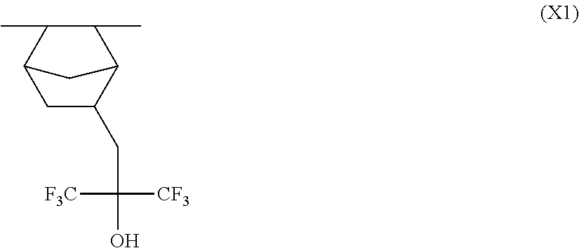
C1(C)C(C)C2CC(CC([F3C])([CF3])O)C1C2
